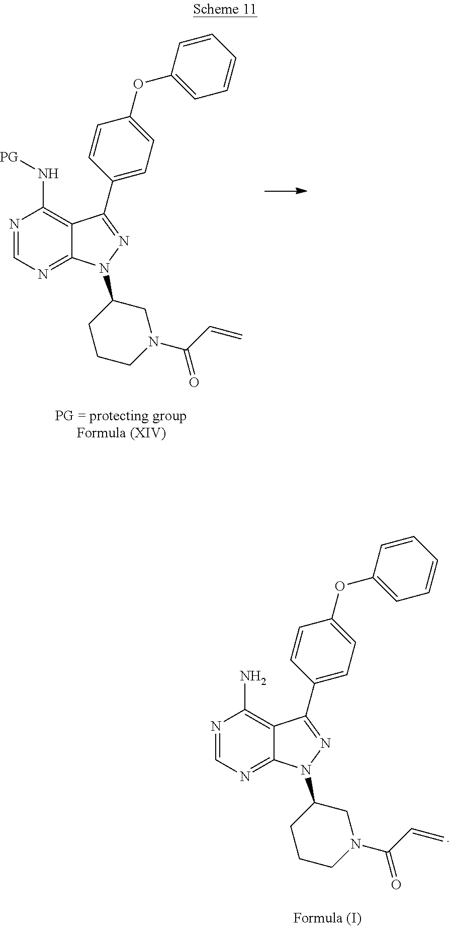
N1=CN=C2C(=C1N[PG])C(C1=CC=C(OC3=CC=CC=C3)C=C1)=NN2C1CCCN(C(C=C)=O)C1.N1=CN=C2C(=C1N)C(C1=CC=C(OC3=CC=CC=C3)C=C1)=NN2C1CCCN(C(C=C)=O)C1
